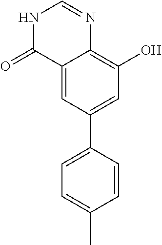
C12=CC(C3=CC=C(C)C=C3)=CC(O)=C1N=CNC2=O
